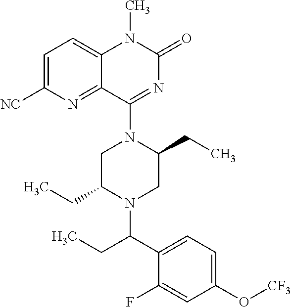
C1=C([NC])N=C2C(=C1)N(C)C(=O)N=C2N1C(CC)CN(C(C2=CC=C(O[CF3])C=C2F)CC)C(CC)C1
